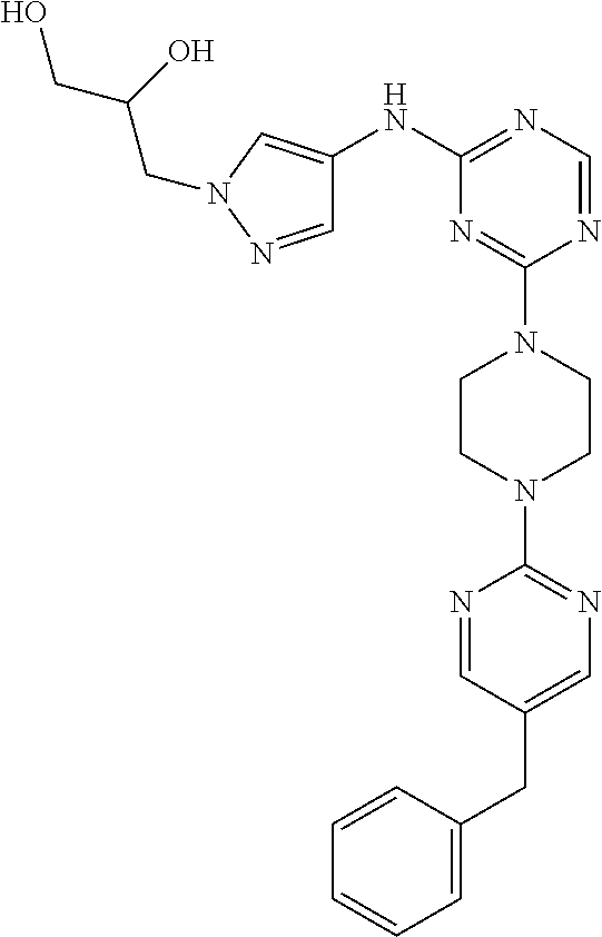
N1=CC(CC2=CC=CC=C2)=CN=C1N1CCN(C2=NC(NC3=CN(CC(CO)O)N=C3)=NC=N2)CC1
